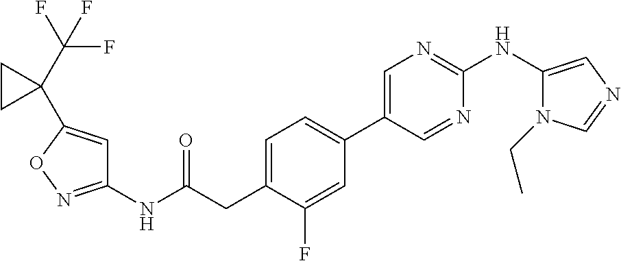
C1(NC(=O)CC2=CC=C(C3=CN=C(NC4=CN=CN4CC)N=C3)C=C2F)=NOC(C2(C(F)(F)F)CC2)=C1
